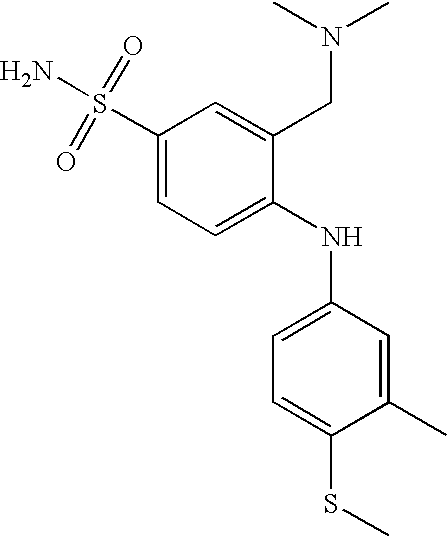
C1(S(=O)(=O)N)=CC=C(NC2=CC=C(SC)C(C)=C2)C(CN(C)C)=C1
